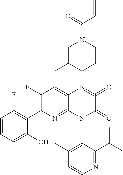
C1=CN=C(C(C)C)C(N2C(=O)C(=O)=N(C3CCN(C(C=C)=O)CC3C)C3=CC(F)=C(C4=C(F)C=CC=C4O)N=C23)=C1C
